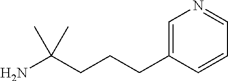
C(C(N)(C)C)CCC1=CN=CC=C1
